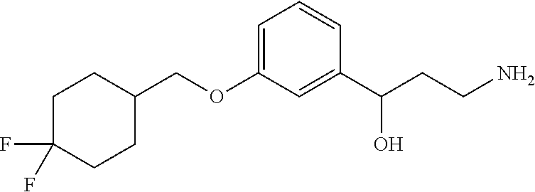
C(OC1=CC=CC(C(CCN)O)=C1)C1CCC(F)(F)CC1
